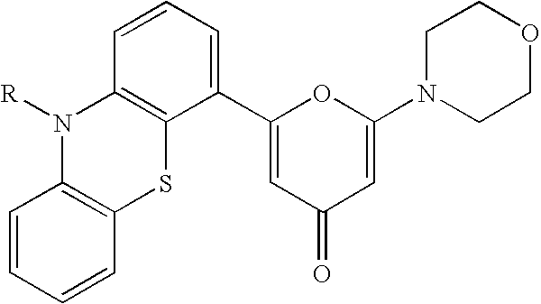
C1=CC=CC2=C1N([R])C1=C(S2)C(C2=CC(=O)C=C(N3CCOCC3)O2)=CC=C1
